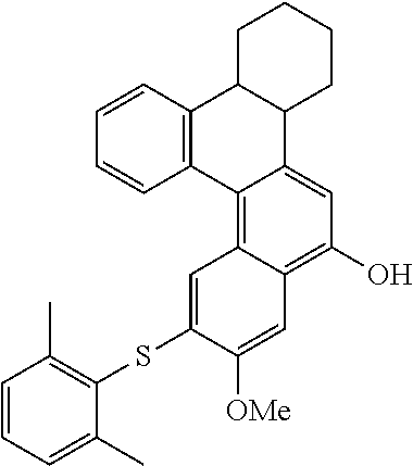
C1=CC2=C(C=C1)C1=C3C(=C(O)C=C1C1C2CCCC1)C=C([OMe])C(SC1=C(C)C=CC=C1C)=C3
